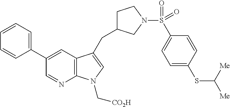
C12=C(C=C(C3=CC=CC=C3)C=N1)C(CC1CCN(S(C3=CC=C(SC([Me])[Me])C=C3)(=O)=O)C1)=CN2C[CO2H]
